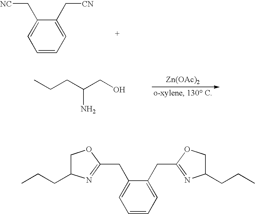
C1=CC=C(C[CN])C(C[NC])=C1.CCCC(CO)N.[Zn(OAc)2].C1=CC=C(CC2=NC(CCC)CO2)C(CC2=NC(CCC)CO2)=C1
